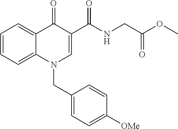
C1=CC=C2C(=C1)C(=O)C(C(NCC(OC)=O)=O)=CN2CC1=CC=C([OMe])C=C1
